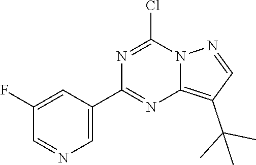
C1=C(C2=NC3=C(C(C)(C)C)C=NN3C(Cl)=N2)C=C(F)C=N1
